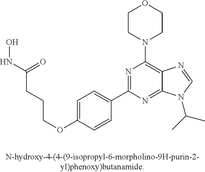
C1=C(OCCCC(=O)NO)C=CC(C2=NC(N3CCOCC3)=C3C(=N2)N(C(C)C)C=N3)=C1
